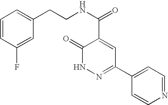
C1(=O)NN=C(C2=CC=NC=C2)C=C1C(NCCC1=CC=CC(F)=C1)=O
